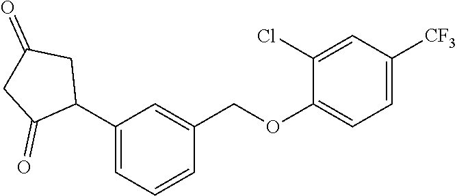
C1(C2CC(=O)CC2=O)=CC=CC(COC2=CC=C([CF3])C=C2Cl)=C1
